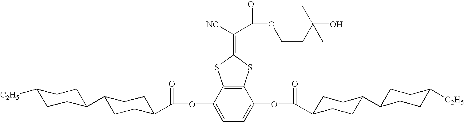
C1([C2H5])CCC(C2CCC(C(=O)OC3=CC=C(OC(=O)C4CCC(C5CCC([C2H5])CC5)CC4)C4=C3SC(=C(C(OCCC(O)(C)C)=O)[NC])S4)CC2)CC1
